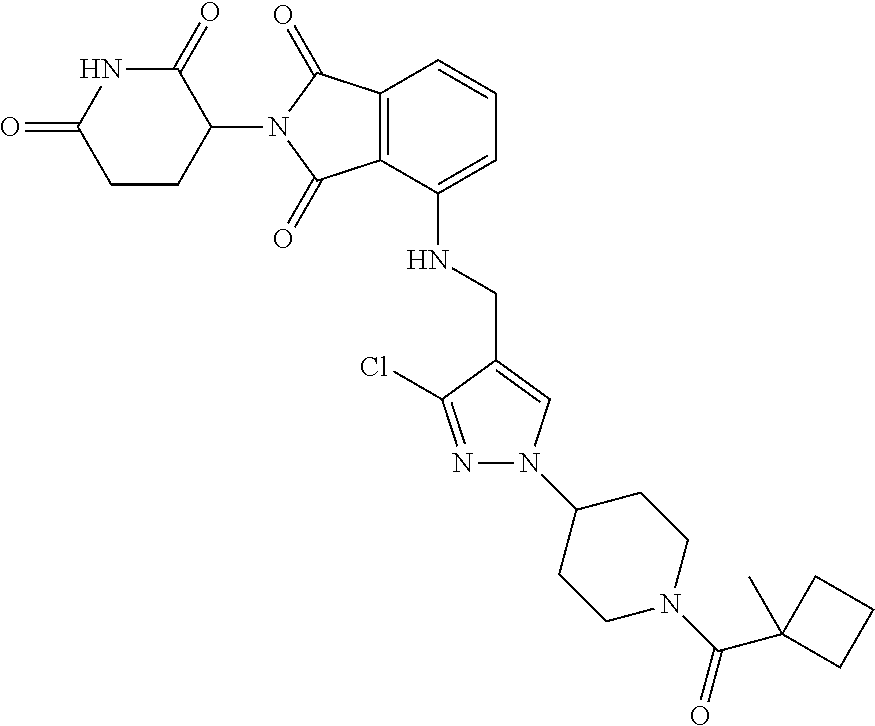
C1CC(N2C(=O)C3=C(C2=O)C(NCC2=CN(C4CCN(C(C5(C)CCC5)=O)CC4)N=C2Cl)=CC=C3)C(=O)NC1=O
